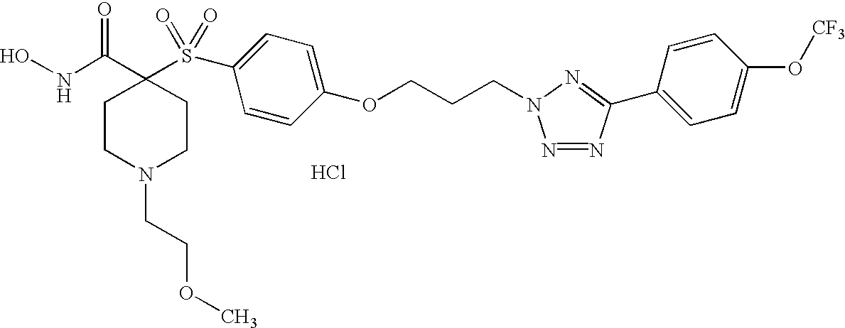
ONC(C1(S(C2=CC=C(OCCCN3N=NC(C4=CC=C(O[CF3])C=C4)=N3)C=C2)(=O)=O)CCN(CCOC)CC1)=O.Cl
